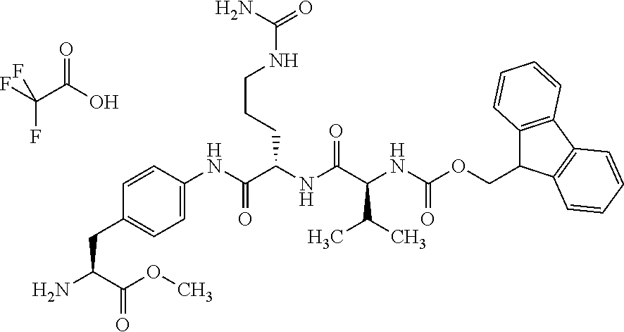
C1=C(NC(C(NC(C(NC(OCC2C3=C(C4=C2C=CC=C4)C=CC=C3)=O)C(C)C)=O)CCCNC(=O)N)=O)C=CC(CC(N)C(OC)=O)=C1.O=C(C(F)(F)F)O
